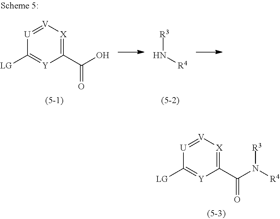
[V]1=[U]C([LG])=[Y]C(C(=O)O)=[X]1.N([R3])[R4].[V]1=[U]C([LG])=[Y]C(C(=O)N([R4])[R3])=[X]1
